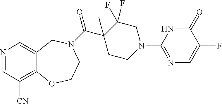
N1=CC([CN])=C2C(=C1)CN(C(C1(C)CCN(C3=NC=C(F)C(=O)N3)CC1(F)F)=O)CCO2
